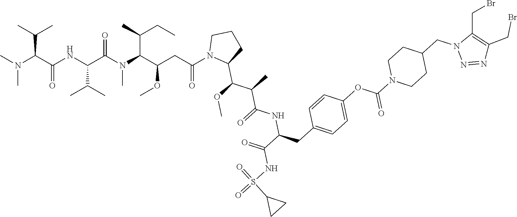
CC(C(C(NC(C(N(C(C(CC(N1C(C(C(C)C(=O)NC(CC2=CC=C(OC(N3CCC(CN4N=NC(CBr)=C4CBr)CC3)=O)C=C2)C(NS(=O)(=O)C2CC2)=O)OC)CCC1)=O)OC)C(C)CC)C)=O)C(C)C)=O)N(C)C)C
